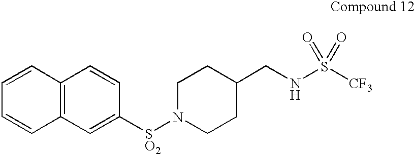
C1([SO2]N2CCC(CNS([CF3])(=O)=O)CC2)=CC2=C(C=C1)C=CC=C2
